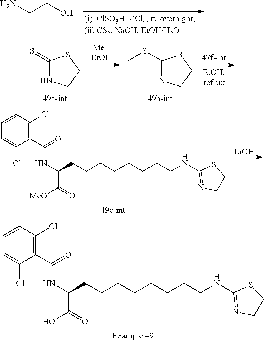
C1(C(=O)NC(CCCCCCCCNC2=NCCS2)C(O)=O)=C(Cl)C=CC=C1Cl.NCCO.C1(=S)NCCS1.C1(SC)=NCCS1.[LiOH].C1(C(=O)NC(CCCCCCCCNC2=NCCS2)C([MeO])=O)=C(Cl)C=CC=C1Cl
